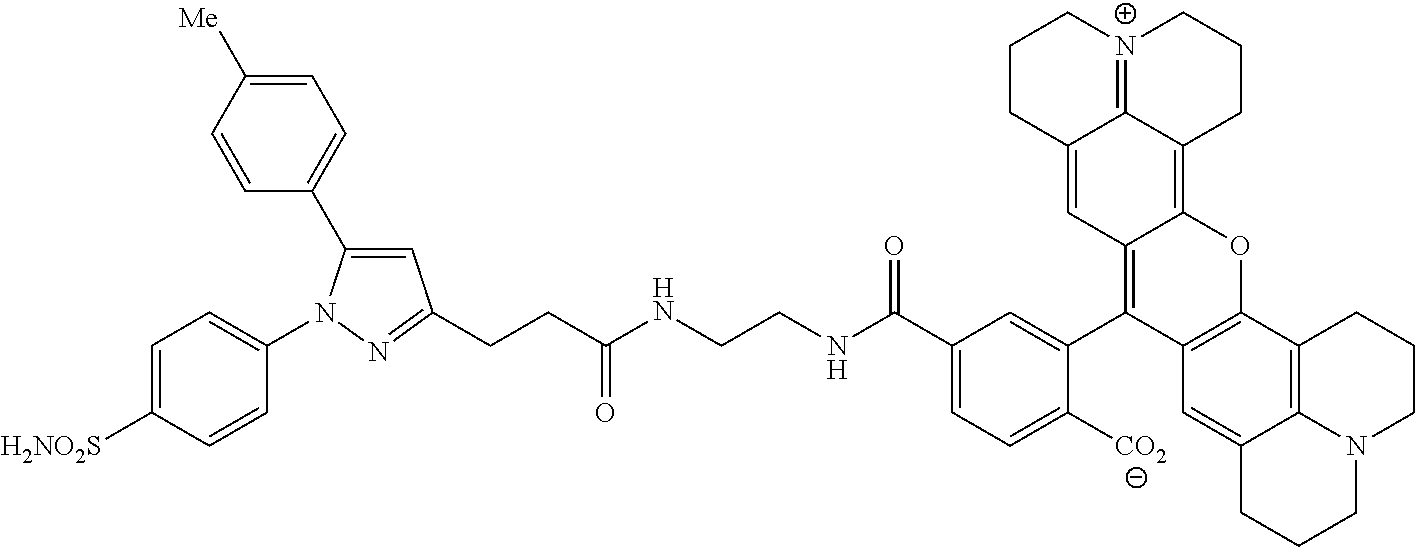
C1=C(C(NCCNC(CCC2=NN(C3=CC=C([H2NO2S])C=C3)C(C3=CC=C([Me])C=C3)=C2)=O)=O)C=C(C2=C3C(=C4C5=[N+](CCCC5=C3)CCC4)OC3=C2C=C2C4=C3CCCN4CCC2)C([CO2])=C1
